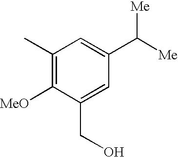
C1(C)=C([MeO])C(CO)=CC(C([Me])[Me])=C1
